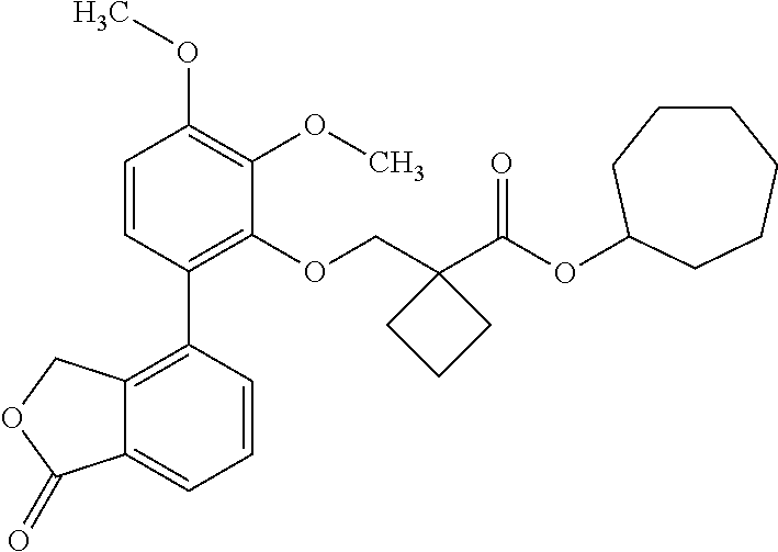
C1=CC(C2=C3C(=CC=C2)C(=O)OC3)=C(OCC2(C(OC3CCCCCC3)=O)CCC2)C(OC)=C1OC
